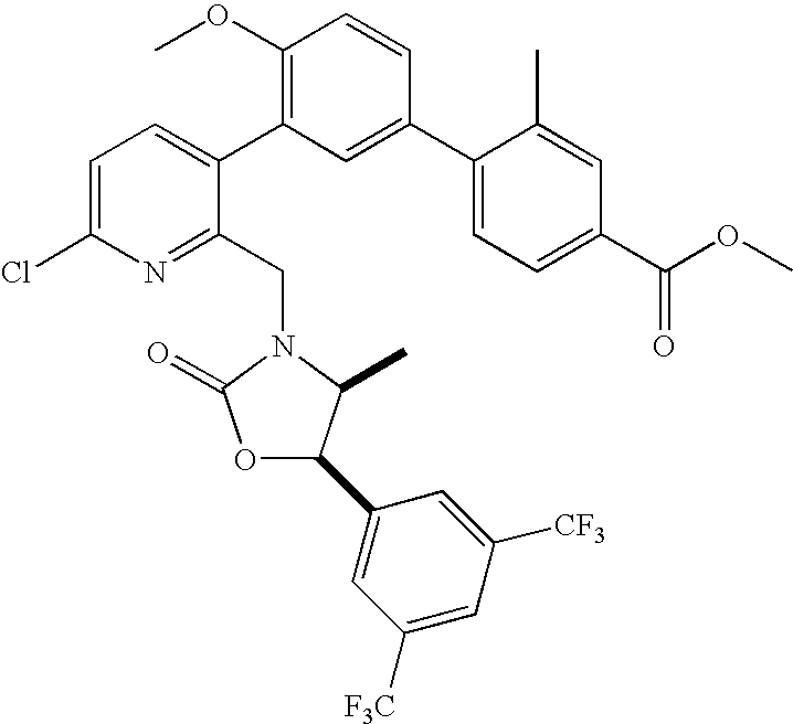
C1=C(Cl)N=C(CN2C(=O)OC(C3=CC([F3C])=CC([CF3])=C3)C2C)C(C2=C(OC)C=CC(C3=CC=C(C(OC)=O)C=C3C)=C2)=C1
